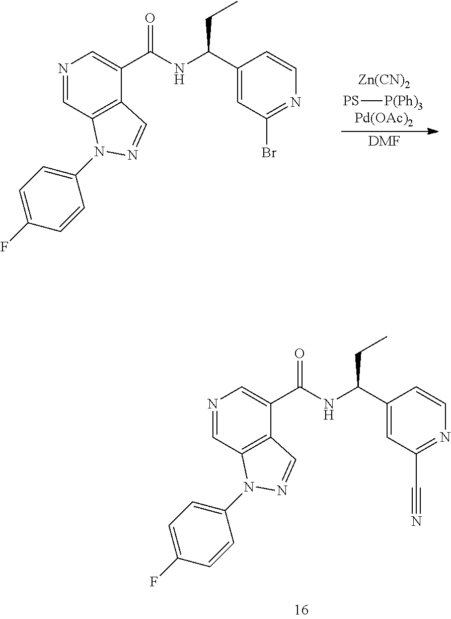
N1=CC2=C(C(C(NC(C3=CC(C#N)=NC=C3)CC)=O)=C1)C=NN2C1=CC=C(F)C=C1.N1=CC2=C(C(C(NC(C3=CC(Br)=NC=C3)CC)=O)=C1)C=NN2C1=CC=C(F)C=C1.[DMF].[Zn(CN)2].[Pd(OAc)2].[PS][P(Ph)3]
